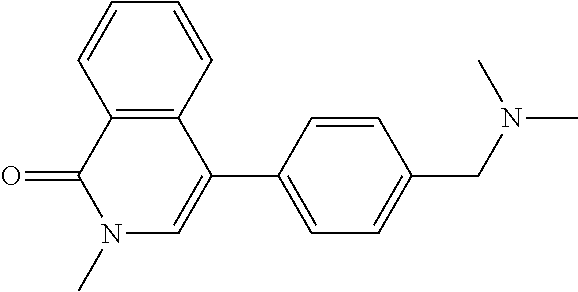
O=C1N(C)C=C(C2=CC=C(CN(C)C)C=C2)C2=C1C=CC=C2
